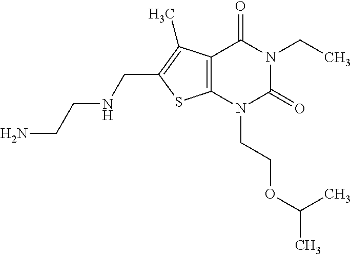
C12=C(N(CCOC(C)C)C(=O)N(CC)C1=O)SC(CNCCN)=C2C
